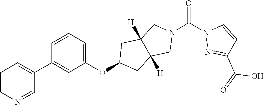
C1=CC=C(OC2CC3([H])C([H])(C2)CN(C(N2N=C(C(=O)O)C=C2)=O)C3)C=C1C1=CC=CN=C1
